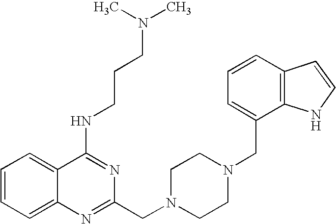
C1=CC=C2C(=C1)N=C(CN1CCN(CC3=CC=CC4=C3NC=C4)CC1)N=C2NCCCN(C)C
